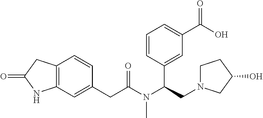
C1(CC(N(C(CN2CCC(O)C2)C2=CC(C(O)=O)=CC=C2)C)=O)=CC2=C(C=C1)CC(=O)N2
